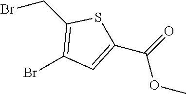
C(=O)(OC)C1=CC(Br)=C(CBr)S1
